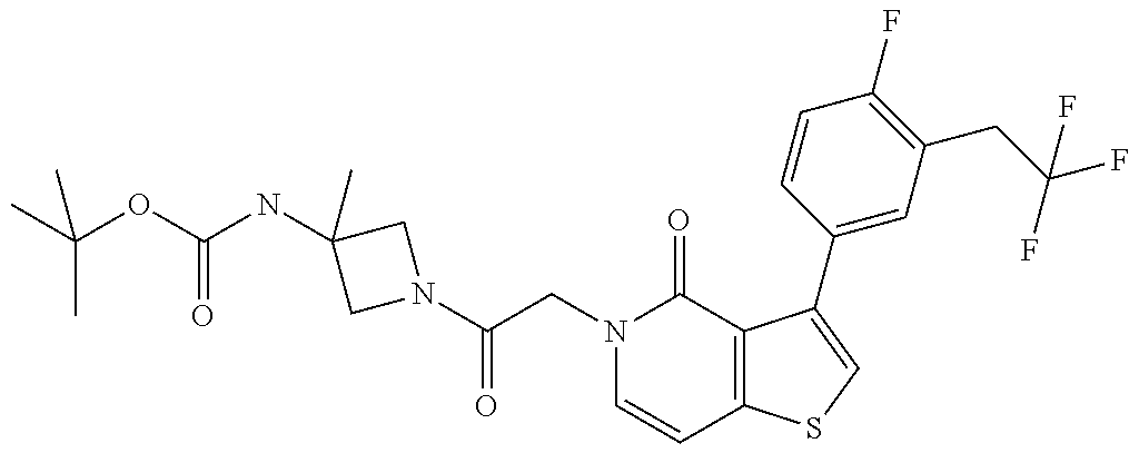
C(CN1C=CC2=C(C1=O)C(C1=CC(CC(F)(F)F)=C(F)C=C1)=CS2)(=O)N1CC(NC(=O)OC(C)(C)C)(C)C1
